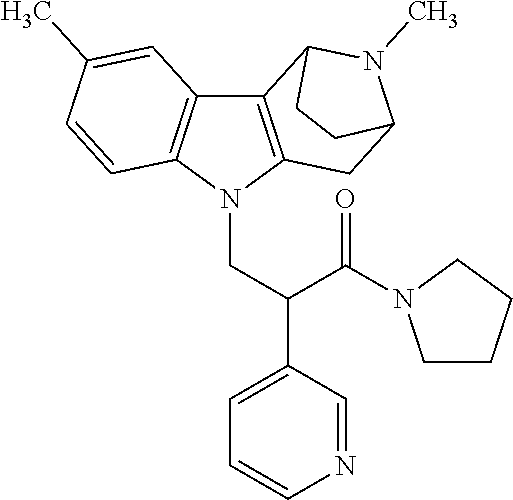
C12=C(N(CC(C3=CC=CN=C3)C(=O)N3CCCC3)C3=C1C=C(C)C=C3)CC1N(C)C2CC1
